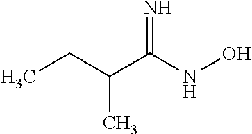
CCC(C(NO)=N)C
